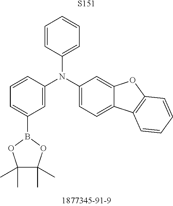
[S151].C1(B2OC(C)(C)C(C)(C)O2)=CC=CC(N(C2=CC=C3C(=C2)OC2=C3C=CC=C2)C2=CC=CC=C2)=C1
